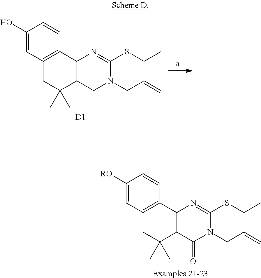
C1(O)=CC2=C(C=C1)C1C(C(C)(C)C2)CN(CC=C)C(SCC)=N1.[D1].C1([RO])=CC2=C(C=C1)C1C(C(C)(C)C2)C(=O)N(CC=C)C(SCC)=N1.[Examples 21-23]
